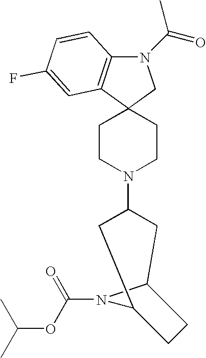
N1(C(C)=O)C2=C(C3(C1)CCN(C1CC4N(C(OC(C)C)=O)C(C1)CC4)CC3)C=C(F)C=C2
